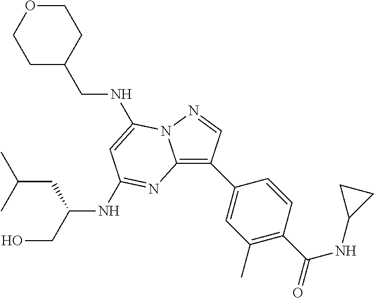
C1OCCC(CNC2=CC(NC(CO)CC(C)C)=NC3=C(C4=CC(C)=C(C(=O)NC5CC5)C=C4)C=NN32)C1
